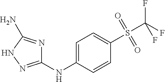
C1=C(NC2=NNC(N)=N2)C=CC(S(C(F)(F)F)(=O)=O)=C1
